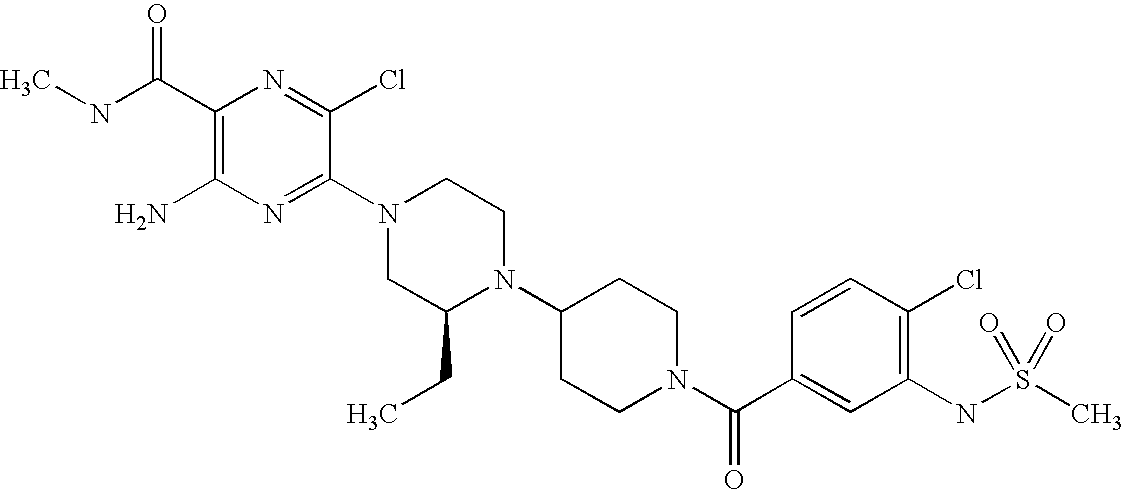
C1(C(NC)=O)=C(N)N=C(N2CC(CC)N(C3CCN(C(C4=CC(NS(C)(=O)=O)=C(Cl)C=C4)=O)CC3)CC2)C(Cl)=N1
